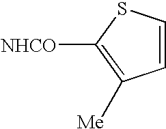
C1([NHCO])=C([Me])C=CS1
